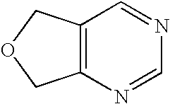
C12=C(N=CN=C1)COC2
